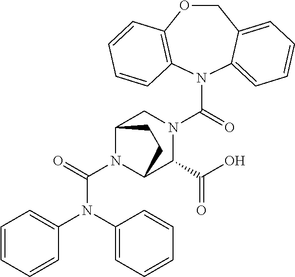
N1(C(=O)N2CC3N(C(=O)N(C4=CC=CC=C4)C4=CC=CC=C4)C(C2C(O)=O)CC3)C2=CC=CC=C2COC2=C1C=CC=C2
